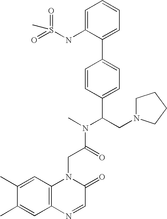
C(C(N(C)C(CN1CCCC1)C1=CC=C(C2=CC=CC=C2NS(=O)(=O)C)C=C1)=O)N1C2=C(C=C(C)C(C)=C2)N=CC1=O
